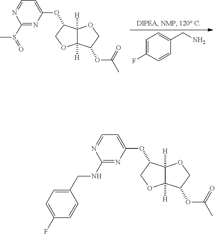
S(C1=NC(OC2C3([H])C([H])(OC2)C(OC(=O)C)CO3)=CC=N1)(=O)C.C1=C(F)C=CC(CN)=C1.C(NC1=NC(OC2C3([H])C([H])(OC2)C(OC(=O)C)CO3)=CC=N1)C1=CC=C(F)C=C1
